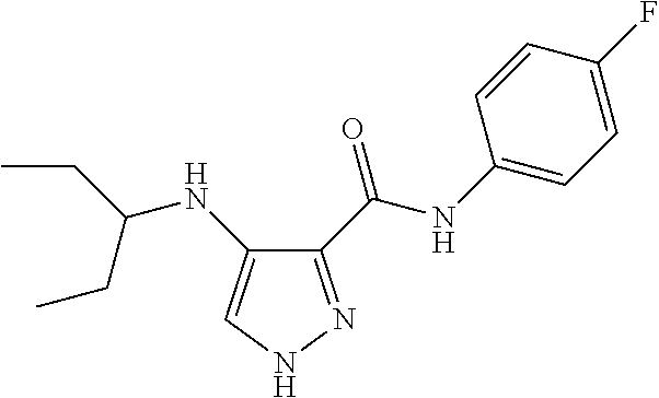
C(NC1=CNN=C1C(NC1=CC=C(F)C=C1)=O)(CC)CC
